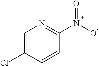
C1=C(Cl)C=CC(N(=O)O)=N1
